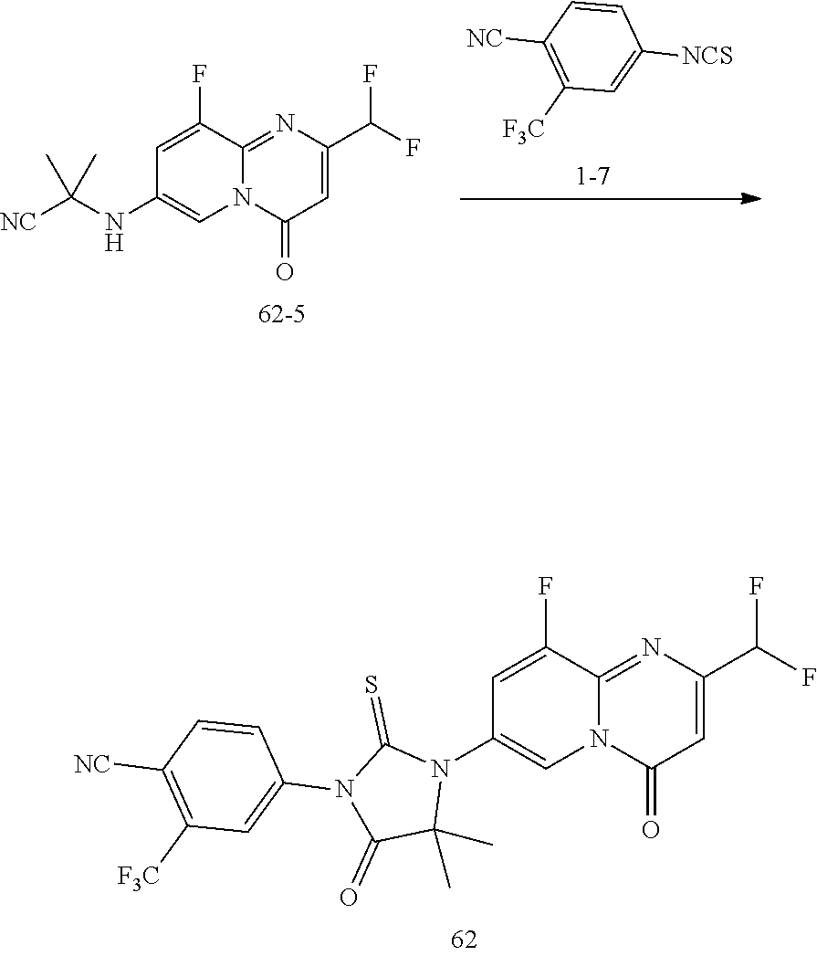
C1=C(F)C2=NC(C(F)F)=CC(=O)N2C=C1N1C(=S)N(C2=CC([F3C])=C([NC])C=C2)C(=O)C1(C)C.C1=C(F)C2=NC(C(F)F)=CC(=O)N2C=C1NC([NC])(C)C.C1([F3C])=C([NC])C=CC([NCS])=C1
